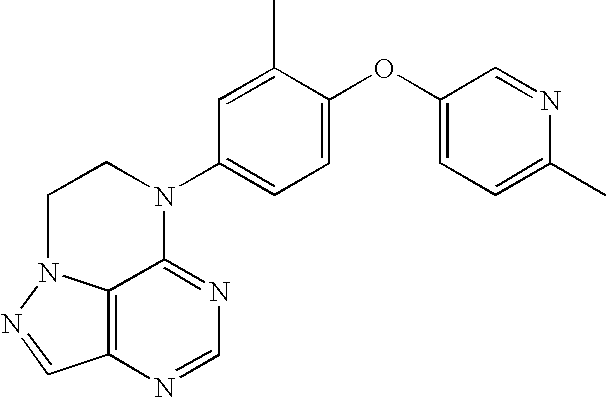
N1=CC2=C3N1CCN(C1=CC=C(OC4=CC=C(C)N=C4)C(C)=C1)C3=NC=N2
